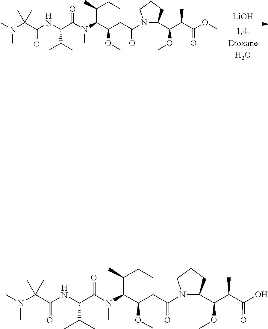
[LiOH].COC(C(C(=O)OC)C)C1N(C(CC(OC)C(N(C)C(C(NC(C(C)(C)N(C)C)=O)C(C)C)=O)C(C)CC)=O)CCC1.N(C(C(C)(C)N(C)C)=O)C(C(N(C)C(C(OC)CC(N1C(C(OC)C(C(=O)O)C)CCC1)=O)C(C)CC)=O)C(C)C
